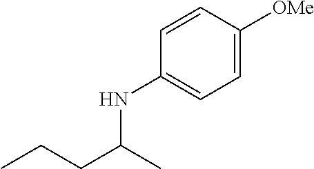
CCCC(C)NC1=CC=C([OMe])C=C1
